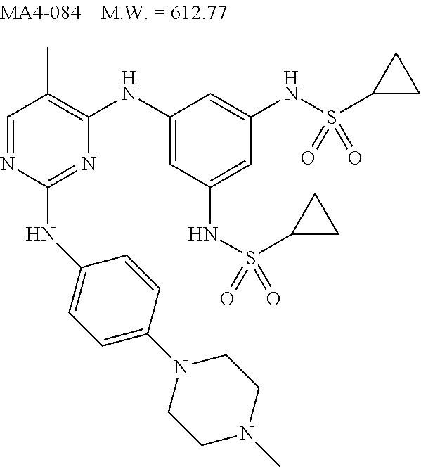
N1=C(NC2=CC=C(N3CCN(C)CC3)C=C2)N=CC(C)=C1NC1=CC(NS(=O)(C2CC2)=O)=CC(NS(C2CC2)(=O)=O)=C1
